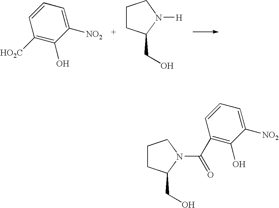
C1([HO2C])=C(O)C([NO2])=CC=C1.C1CC(CO)N([H])C1.C1CC(CO)N(C(=O)C2=C(O)C([NO2])=CC=C2)C1
